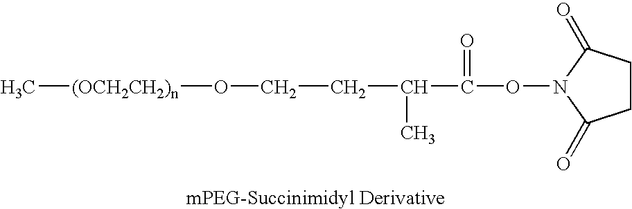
C(C(ON1C(=O)CCC1=O)=O)(CCO[(OCH2CH2)n]C)C
